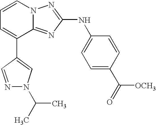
C1=CN2C(=NC(NC3=CC=C(C(=O)[OCH3])C=C3)=N2)C(C2=CN(C(C)C)N=C2)=C1
